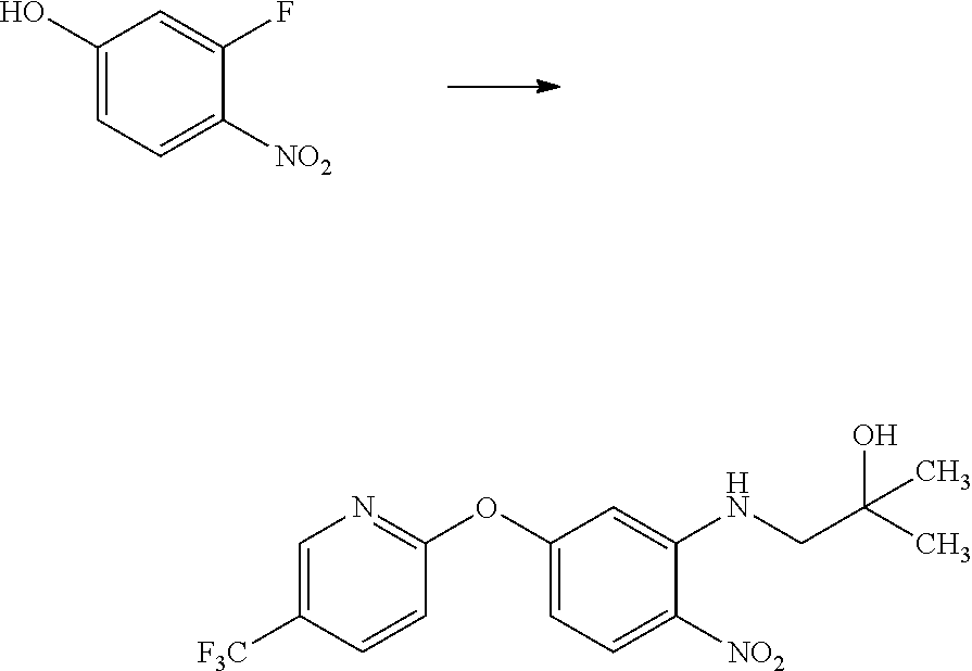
C1(O)=CC=C([NO2])C(F)=C1.C1(OC2=NC=C([F3C])C=C2)=CC=C([NO2])C(NCC(C)(O)C)=C1
